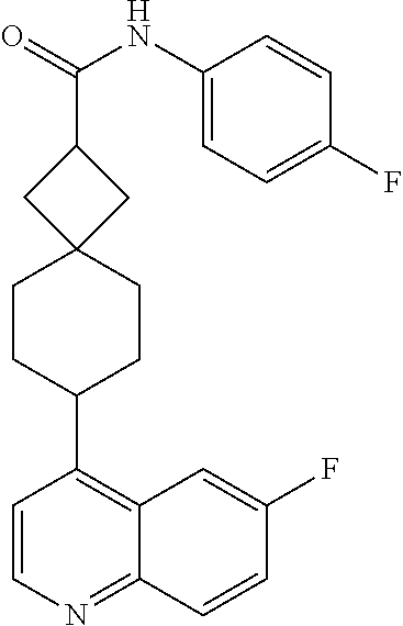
C12=NC=CC(C3CCC4(CC3)CC(C(NC3=CC=C(F)C=C3)=O)C4)=C1C=C(F)C=C2
